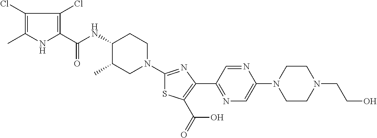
C1(Cl)=C(C)NC(C(NC2C(C)CN(C3=NC(C4=NC=C(N5CCN(CCO)CC5)N=C4)=C(C(=O)O)S3)CC2)=O)=C1Cl
